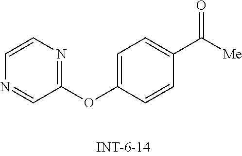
C1=CN=C(OC2=CC=C(C([Me])=O)C=C2)C=N1
